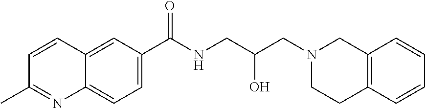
C12=CC(C(NCC(CN3CC4=C(CC3)C=CC=C4)O)=O)=CC=C1N=C(C)C=C2
